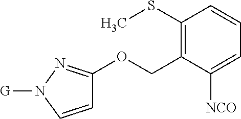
C1(SC)=C(COC2=NN([G])C=C2)C([NCO])=CC=C1
